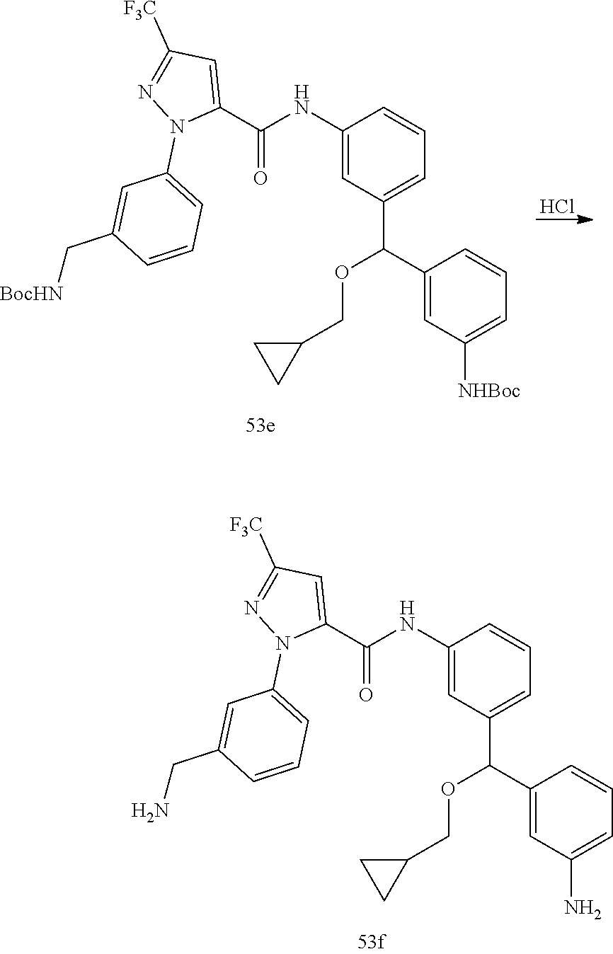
C1(NC(C2=CC([F3C])=NN2C2=CC=CC(CN)=C2)=O)=CC(C(OCC2CC2)C2=CC(N)=CC=C2)=CC=C1.C1(NC(C2=CC([F3C])=NN2C2=CC=CC(C[BocHN])=C2)=O)=CC(C(OCC2CC2)C2=CC([NHBoc])=CC=C2)=CC=C1.Cl
